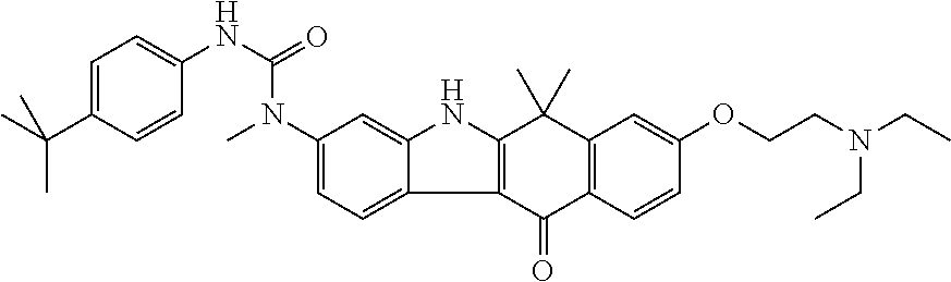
C1(N(C(NC2=CC=C(C(C)(C)C)C=C2)=O)C)=CC=C2C(=C1)NC1=C2C(=O)C2=C(C1(C)C)C=C(OCCN(CC)CC)C=C2
